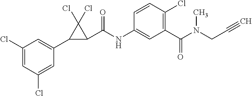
C1(Cl)=CC(Cl)=CC(C2C(C(NC3=CC(C(N(C)CC#C)=O)=C(Cl)C=C3)=O)C2(Cl)Cl)=C1
